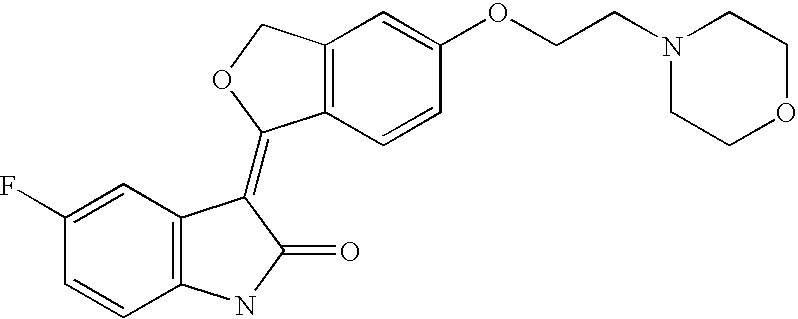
C12=C(C(=C3C4=C(C=CC(F)=C4)NC3=O)OC1)C=CC(OCCN1CCOCC1)=C2
